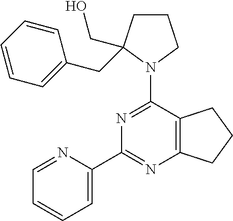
C12=C(C(N3CCCC3(CC3=CC=CC=C3)CO)=NC(C3=CC=CC=N3)=N1)CCC2
